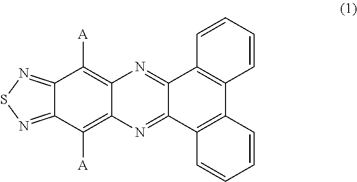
C12=NSN=C1C([A])=C1C(=C2[A])N=C2C(=N1)C1=C(C3=C2C=CC=C3)C=CC=C1
